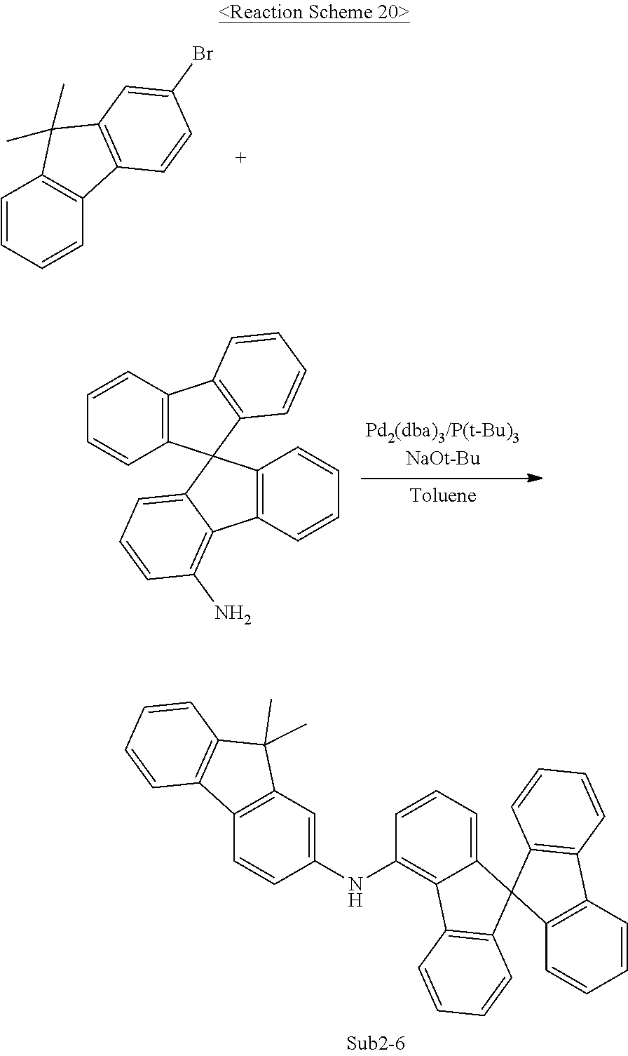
C1(NC2=C3C(=CC=C2)C2(C4=C3C=CC=C4)C3=C(C4=C2C=CC=C4)C=CC=C3)=CC2=C(C=C1)C1=C(C2(C)C)C=CC=C1.C1=CC=CC2=C1C(C)(C)C1=C2C=CC(Br)=C1.C12=C(C=CC=C1)C1=C(N)C=CC=C1C21C2=C(C3=C1C=CC=C3)C=CC=C2
